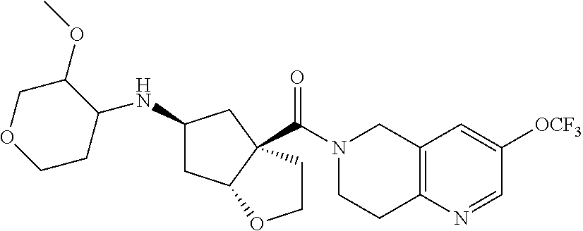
C1CC(NC2CC3C(C(N4CCC5=C(C4)C=C([OCF3])C=N5)=O)(C2)CCO3)C(OC)CO1
